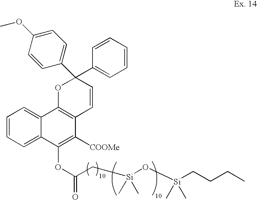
C1=CC=C2C(=C1)C1=C(C([COOMe])=C2OC(C[Si](O[Si](CCCC)(C)C)(C)C)=O)C=CC(C2=CC=C(OC)C=C2)(C2=CC=CC=C2)O1
